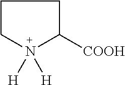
C1CN([H])([H])C([COOH])C1
